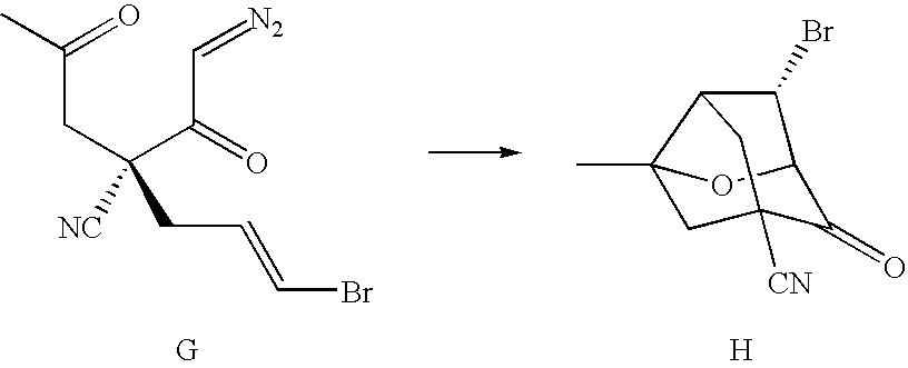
CC(=O)CC([NC])(C(C=[N2])=O)CC=CBr.C12OC3(C)C(CC([CN])(C1=O)C3)C2Br.[H]
